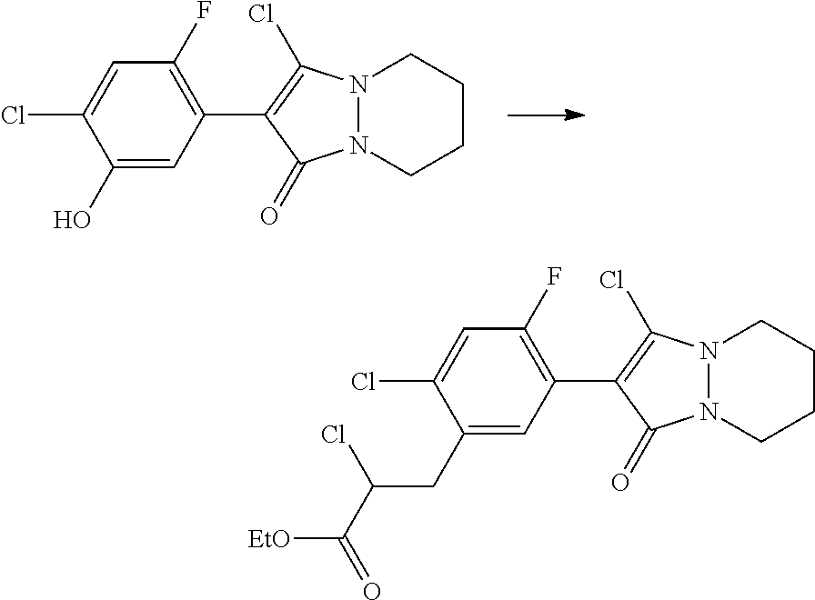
C1(O)=CC(C2=C(Cl)N3N(C2=O)CCCC3)=C(F)C=C1Cl.C1(CC(C(=O)[EtO])Cl)=CC(C2=C(Cl)N3N(C2=O)CCCC3)=C(F)C=C1Cl
